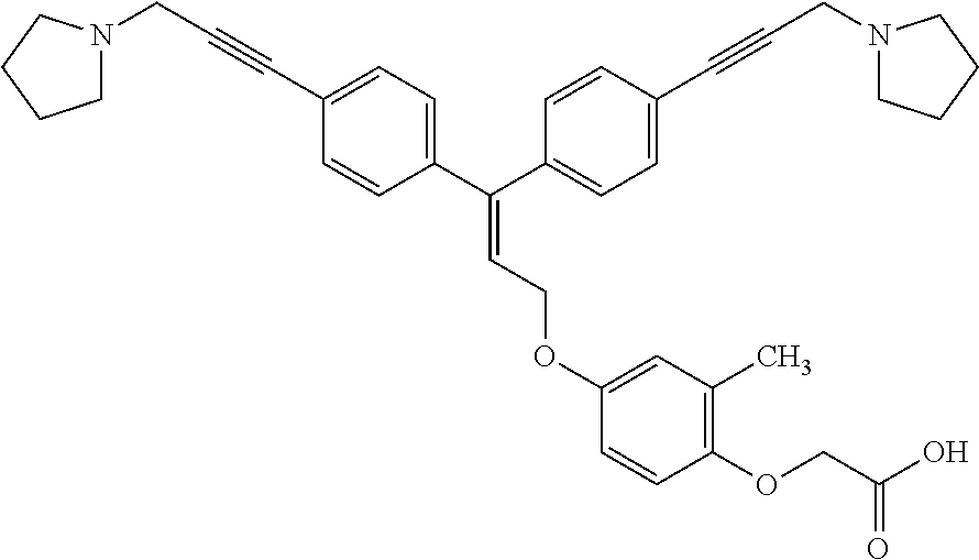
C(=C(C1=CC=C(C#CCN2CCCC2)C=C1)C1=CC=C(C#CCN2CCCC2)C=C1)COC1=CC(C)=C(OCC(O)=O)C=C1
